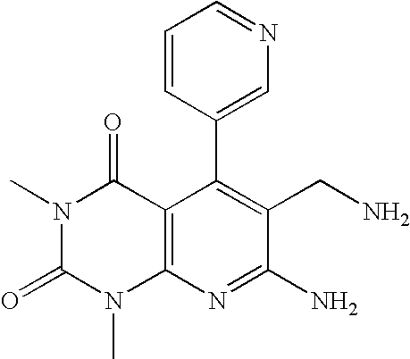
C1(C2=CN=CC=C2)=C(CN)C(N)=NC2=C1C(=O)N(C)C(=O)N2C
